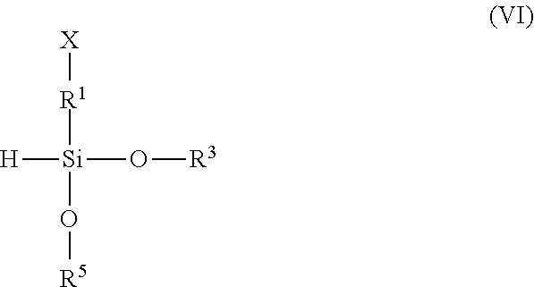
[H][Si](O[R3])([R1][X])O[R5]
